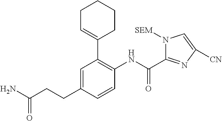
NC(CCC1=CC(C2=CCCCC2)=C(NC(C2=NC([CN])=CN2[SEM])=O)C=C1)=O
